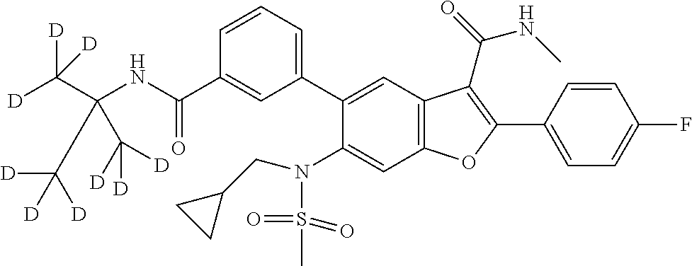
C1=CC=C(C2=CC3=C(C=C2N(CC2CC2)S(C)(=O)=O)OC(C2=CC=C(F)C=C2)=C3C(NC)=O)C=C1C(NC(C([D])([D])[D])(C([D])([D])[D])C([D])([D])[D])=O
